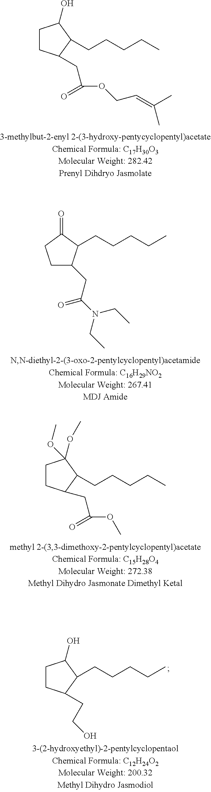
C1C(CC(N(CC)CC)=O)C(CCCCC)C(=O)C1.C1CC(CC(OC)=O)C(CCCCC)C1(OC)OC.C1CC(CCO)C(CCCCC)C1O.C1CC(CC(OCC=C(C)C)=O)C(CCCCC)C1O
